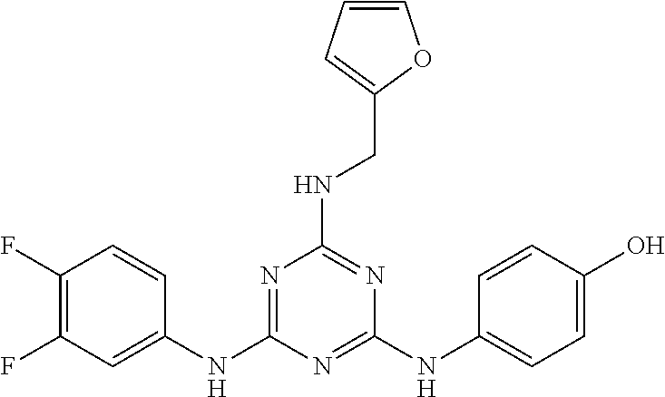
C1(F)=C(F)C=C(NC2=NC(NCC3=CC=CO3)=NC(NC3=CC=C(O)C=C3)=N2)C=C1
